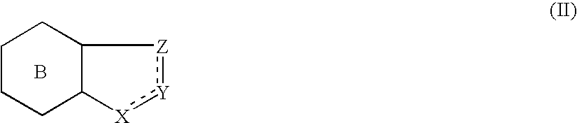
C12C([X]:[Y]:[Z]1)CCCC2.B
